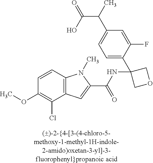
C1(OC)=C(Cl)C2=C(C=C1)N(C)C(C(NC1(C3=CC=C(C(C(=O)O)C)C=C3F)COC1)=O)=C2
